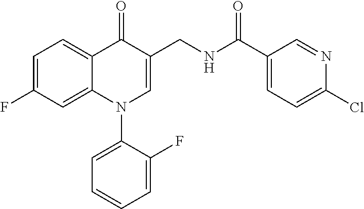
C1=C(F)C=C2C(=C1)C(=O)C(CNC(C1=CC=C(Cl)N=C1)=O)=CN2C1=CC=CC=C1F
